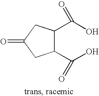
C1(C(=O)O)C(C(O)=O)CC(=O)C1
